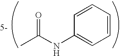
C1=CC(NC(C)=O)=CC=C1
